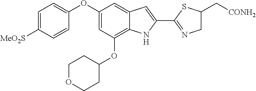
C1=C([MeO2S])C=CC(OC2=CC(OC3CCOCC3)=C3C(=C2)C=C(C2=NCC(C[CONH2])S2)N3)=C1
